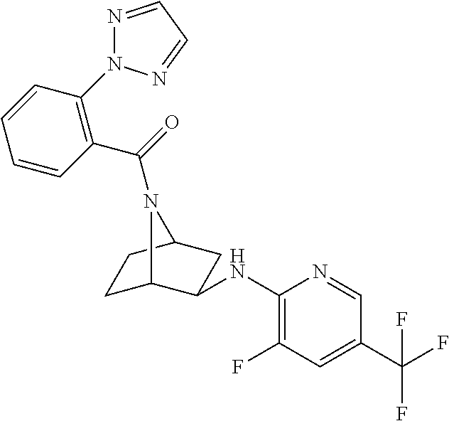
N1=CC=NN1C1=C(C(=O)N2C3CCC2CC3NC2=C(F)C=C(C(F)(F)F)C=N2)C=CC=C1
